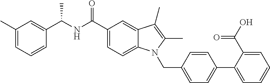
C1(C)=CC=CC(C(NC(C2=CC=C3C(=C2)C(C)=C(C)N3CC2=CC=C(C3=CC=CC=C3C(O)=O)C=C2)=O)C)=C1
